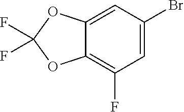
C1=C(Br)C=C2C(=C1F)OC(F)(F)O2
